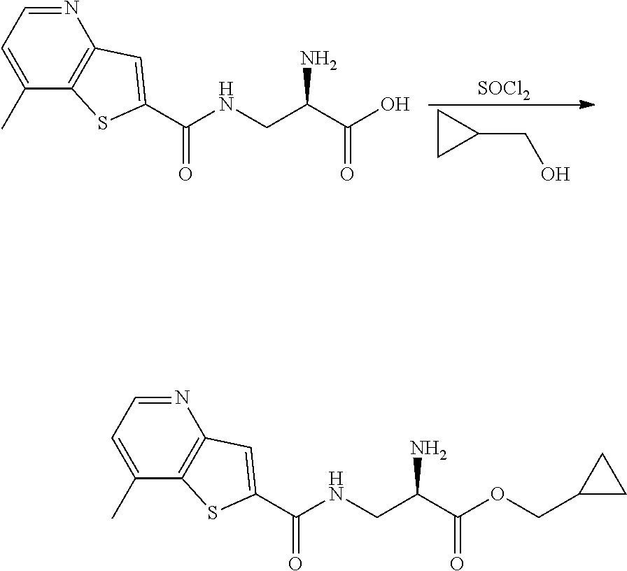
C1CC1CO.[SOCl2].N1=CC=C(C)C2=C1C=C(C(NCC(C(O)=O)N)=O)S2.N1=CC=C(C)C2=C1C=C(C(NCC(C(OCC1CC1)=O)N)=O)S2
